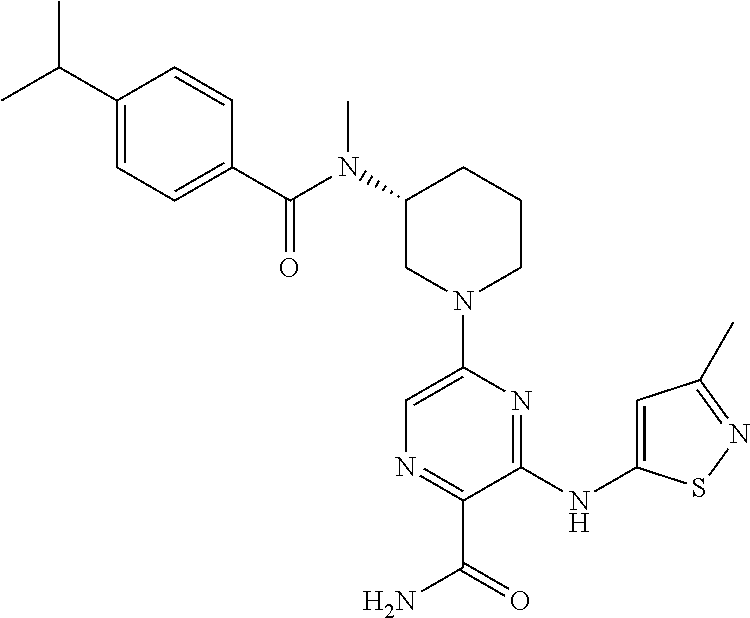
C1(N(C(=O)C2=CC=C(C(C)C)C=C2)C)CN(C2=CN=C(C(=O)N)C(NC3=CC(C)=NS3)=N2)CCC1
